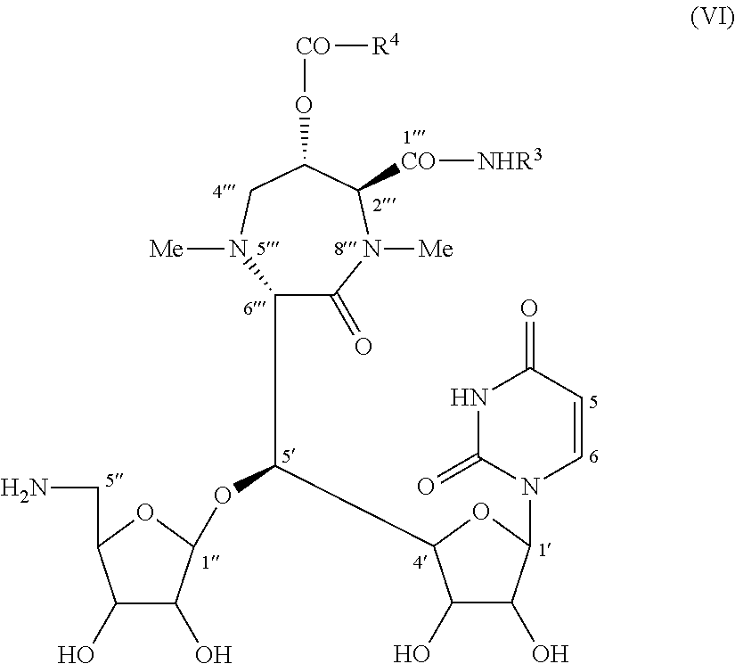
C1(C(OC2C(O)C(O)C(CN)O2)C2C(O)C(O)C(N3C=CC(=O)NC3=O)O2)C(=O)N([Me])C([CO][NHR3])C(O[CO][R4])CN1[Me]
